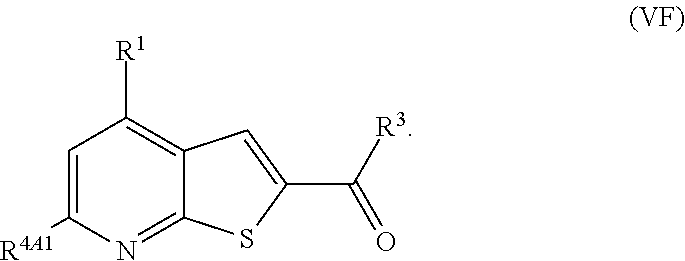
C1=C([R4A1])N=C2C(=C1[R1])C=C(C([R3])=O)S2
